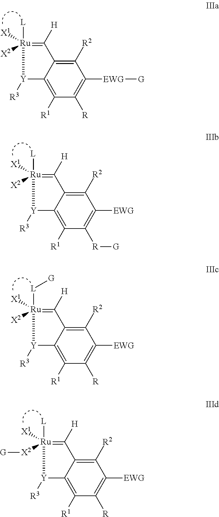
C12=C([R1])C([R])=C([EWG][G])C([R2])=C1C([H])=[Ru]([L])([X1])([X2])[Y]2[R3].C12=C([R1])C([R][G])=C([EWG])C([R2])=C1C([H])=[Ru]([L])([X1])([X2])[Y]2[R3].C12=C([R1])C([R])=C([EWG])C([R2])=C1C([H])=[Ru]([L][G])([X1])([X2])[Y]2[R3].C12=C([R1])C([R])=C([EWG])C([R2])=C1C([H])=[Ru]([L])([X1])([X2][G])[Y]2[R3]
